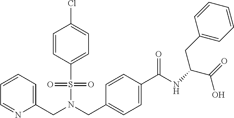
C1=CC=C(CN(CC2=CC=C(C(=O)NC(CC3=CC=CC=C3)C(O)=O)C=C2)S(=O)(=O)C2=CC=C(Cl)C=C2)N=C1
